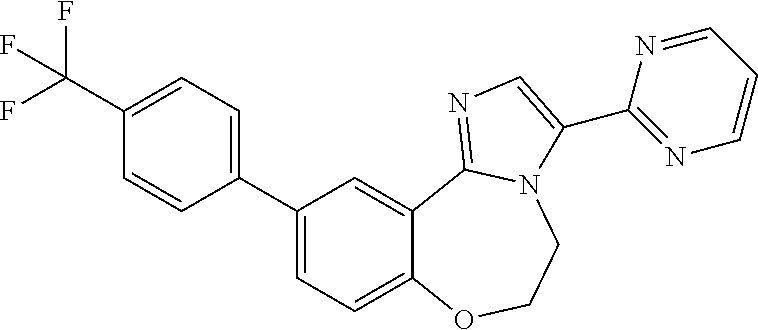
C1=CC(C2=CC=C3C(=C2)C2=NC=C(C4=NC=CC=N4)N2CCO3)=CC=C1C(F)(F)F
